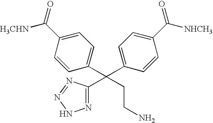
C1(C(=O)[H3CHN])=CC=C(C(CCN)(C2=NNN=N2)C2=CC=C(C([NHCH3])=O)C=C2)C=C1
